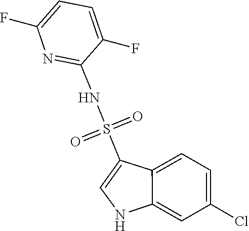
O=S(=O)(NC1=NC(F)=CC=C1F)C1=CNC2=CC(Cl)=CC=C12
